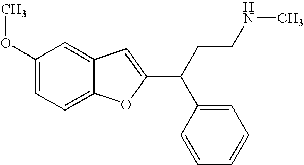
C1(OC)=CC=C2C(=C1)C=C(C(C1=CC=CC=C1)CCNC)O2
